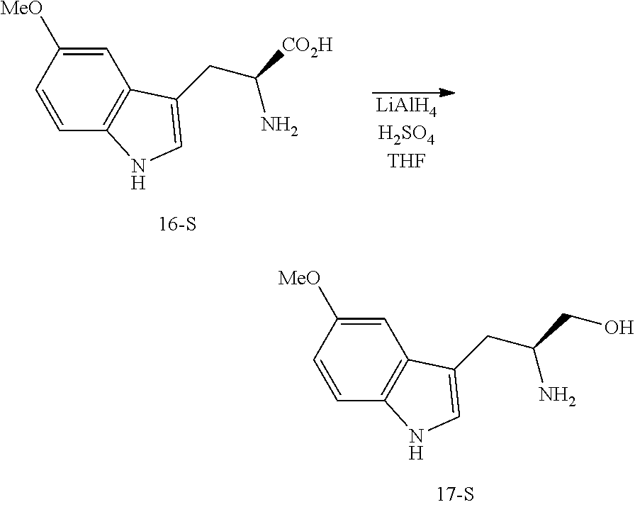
C1=C([MeO])C=CC2=C1C(CC(CO)N)=CN2.C1=C([MeO])C=CC2=C1C(CC([CO2H])N)=CN2.[LiAlH4H2SO4THF]
